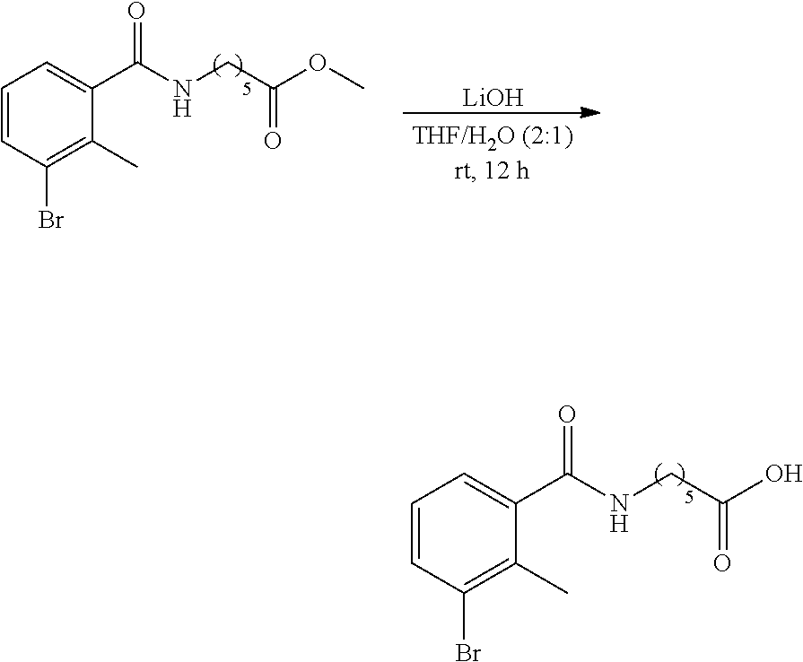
[LiOH].C(=O)(OC)CNC(C1=CC=CC(Br)=C1C)=O.C(=O)(O)CNC(C1=CC=CC(Br)=C1C)=O
